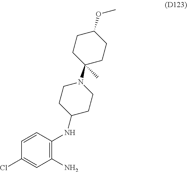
C1=CC(Cl)=CC(N)=C1NC1CCN(C2(C)CCC(OC)CC2)CC1
